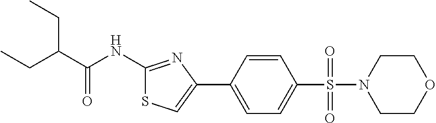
C1=C(C2=CSC(NC(C(CC)CC)=O)=N2)C=CC(S(=O)(N2CCOCC2)=O)=C1
